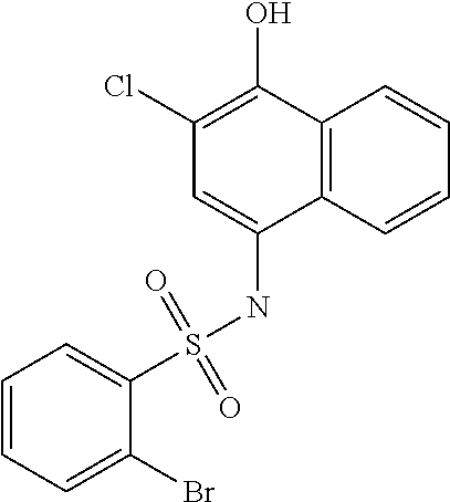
S(NC1=CC(Cl)=C(O)C2=C1C=CC=C2)(=O)(=O)C1=CC=CC=C1Br
